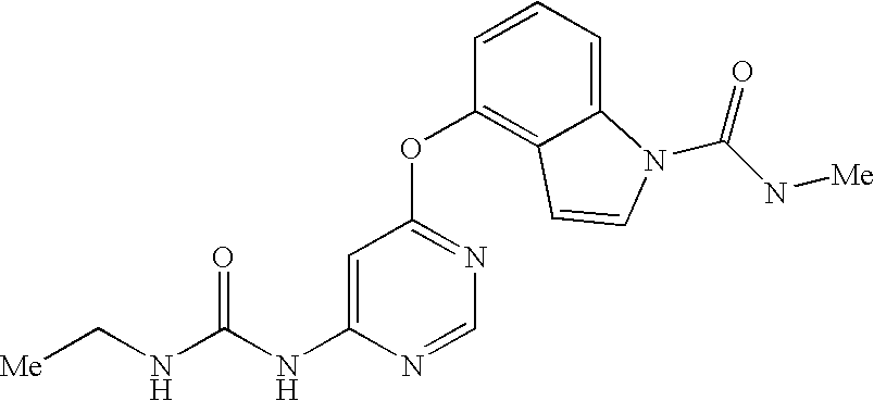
N(C(NC1=CC(OC2=C3C(=CC=C2)N(C(N[Me])=O)C=C3)=NC=N1)=O)C[Me]
